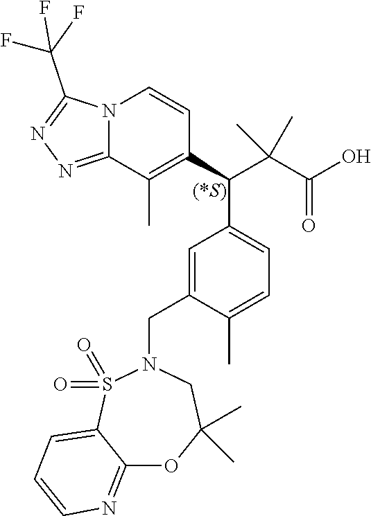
C1=C(CN2S(=O)(=O)C3=CC=CN=C3OC(C)(C)C2)C(C)=CC=C1C(C(C(O)=O)(C)C)C1=C(C)C2=NN=C(C(F)(F)F)N2C=C1
